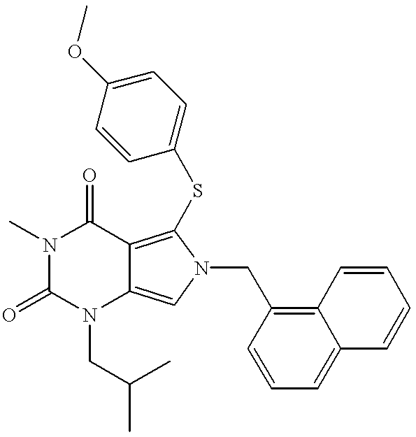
N1(C)C(=O)N(CC(C)C)C2=CN(CC3=C4C(=CC=C3)C=CC=C4)C(SC3=CC=C(OC)C=C3)=C2C1=O
